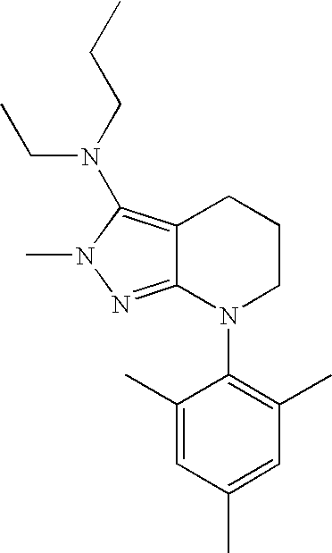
C12=NN(C)C(N(CCC)CC)=C1CCCN2C1=C(C)C=C(C)C=C1C
